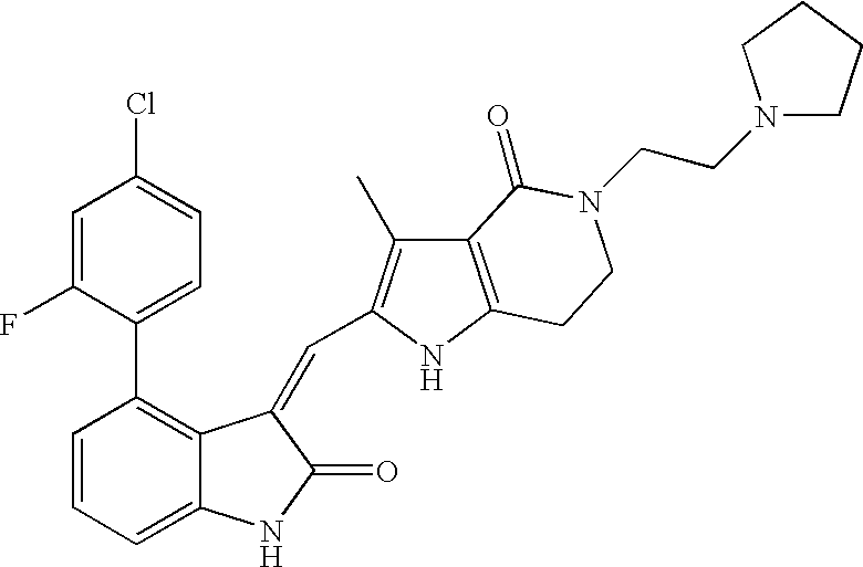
C1=CC=C2C(=C1C1=CC=C(Cl)C=C1F)C(=CC1=C(C)C3=C(N1)CCN(CCN1CCCC1)C3=O)C(=O)N2
